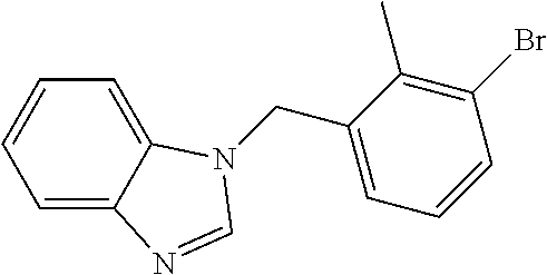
C1=C2C(=CC=C1)N=CN2CC1=CC=CC(Br)=C1C
